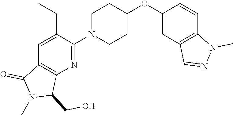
C1=C(CC)C(N2CCC(OC3=CC4=C(C=C3)N(C)N=C4)CC2)=NC2=C1C(=O)N(C)C2CO
